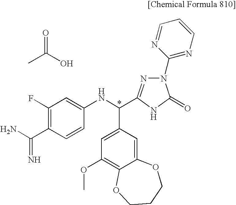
C1(F)=C(C(=N)N)C=CC(NC(C2=CC(OC)=C3C(=C2)OCCCO3)C2=NN(C3=NC=CC=N3)C(=O)N2)=C1.CC(O)=O
